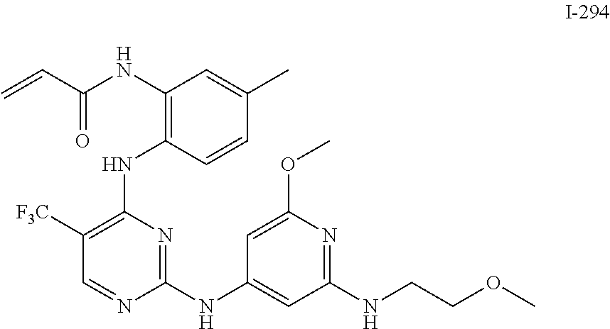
C1([F3C])=C(NC2=C(NC(C=C)=O)C=C(C)C=C2)N=C([N H]C2=CC([N H]CCOC)=NC(OC)=C2)N=C1
